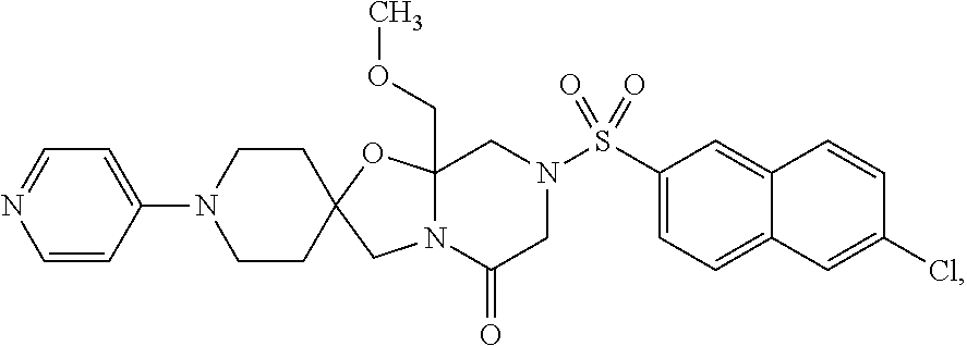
C1=CC(N2CCC3(CC2)CN2C(COC)(O3)CN(S(=O)(=O)C3=CC=C4C(=C3)C=CC(Cl)=C4)CC2=O)=CC=N1
